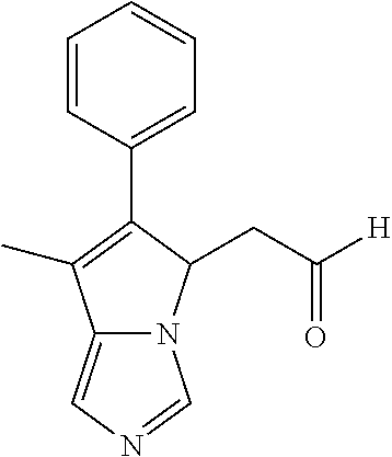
C1=CC(C2=C(C)C3=CN=CN3C2CC([H])=O)=CC=C1
